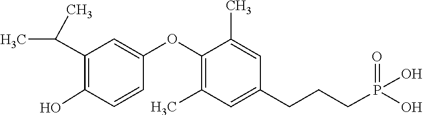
OC1=C(C(C)C)C=C(OC2=C(C)C=C(CCCP(=O)(O)O)C=C2C)C=C1
